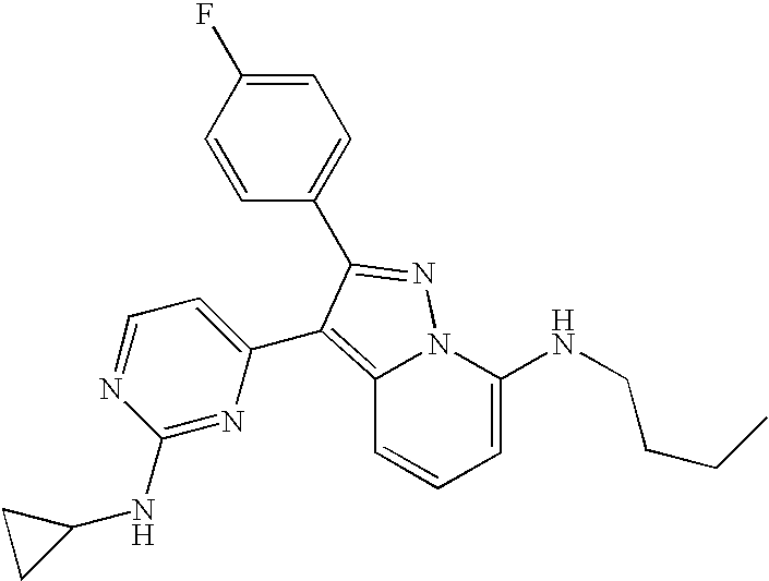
C12=C(C3=CC=NC(NC4CC4)=N3)C(C3=CC=C(F)C=C3)=NN1C(NCCCC)=CC=C2
